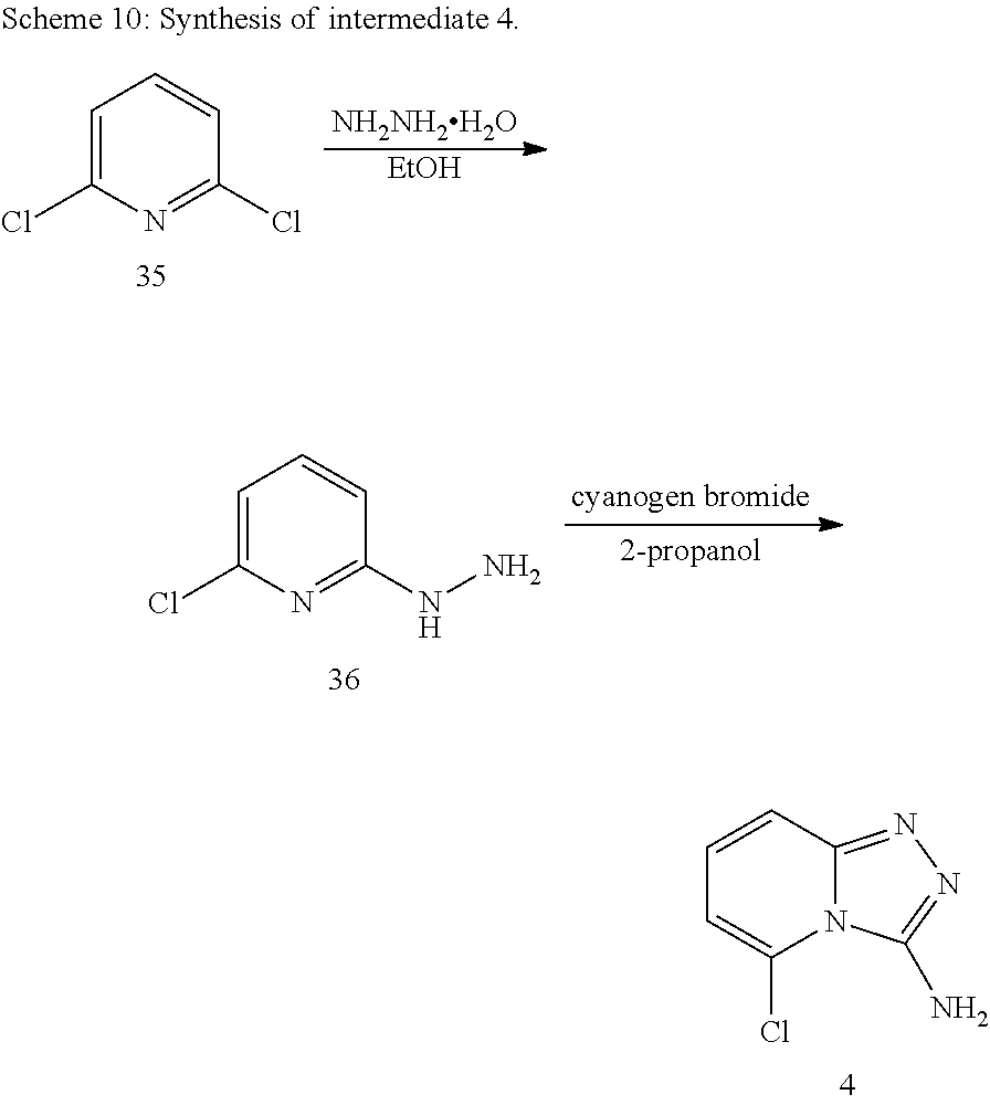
C1=CC2=NN=C(N)N2C(Cl)=C1.C1=C(Cl)N=C(Cl)C=C1.[NH2NH2H2O].[EtOH].C1=C(Cl)N=C(NN)C=C1
